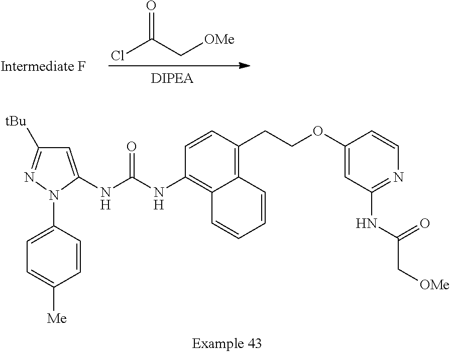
ClC(C[OMe])=O.C1=C(NC(NC2=C3C(=C(CCOC4=CC(NC(=O)C[OMe])=NC=C4)C=C2)C=CC=C3)=O)N(C2=CC=C([Me])C=C2)N=C1[tBu]
